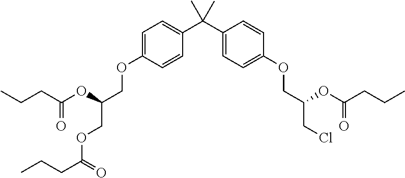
C1=CC(OCC(COC(CCC)=O)OC(CCC)=O)=CC=C1C(C1=CC=C(OCC(CCl)OC(CCC)=O)C=C1)(C)C
